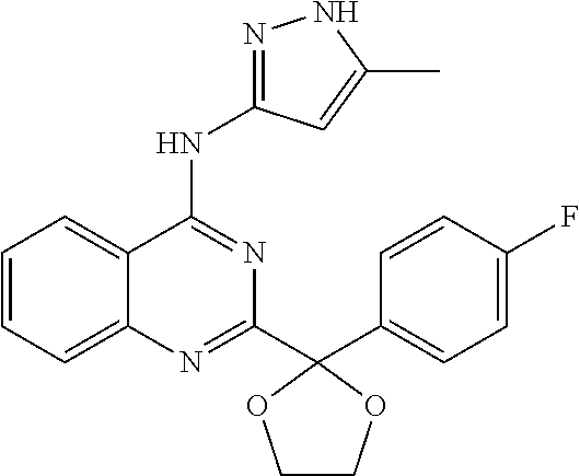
C1=CC=C2C(=C1)C(NC1=NNC(C)=C1)=NC(C1(C3=CC=C(F)C=C3)OCCO1)=N2
